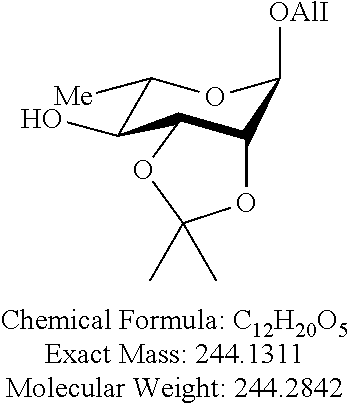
O1C(C)(C)OC2C(O)C([Me])OC([OAlI])C12
